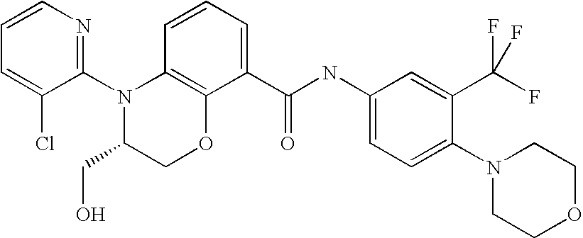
C1(N2C(CO)COC3=C2C=CC=C3C(NC2=CC=C(N3CCOCC3)C(C(F)(F)F)=C2)=O)=NC=CC=C1Cl
